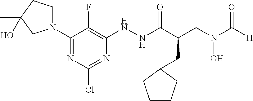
N1(C2=NC(Cl)=NC(NNC(C(CN(C([H])=O)O)CC3CCCC3)=O)=C2F)CCC(C)(O)C1
